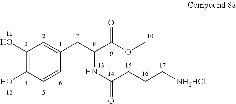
C1(O)=C(O)C=CC(CC(C(OC)=O)NC(CCC[NH2HCl])=O)=C1
